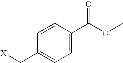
C1=C(C(OC)=O)C=CC(C[X])=C1
